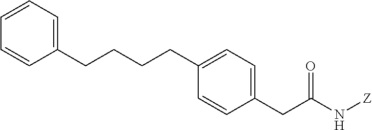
C1=CC=C(CCCCC2=CC=C(CC(N[Z])=O)C=C2)C=C1
